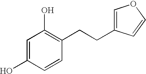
C1=C(O)C=CC(CCC2=COC=C2)=C1O
